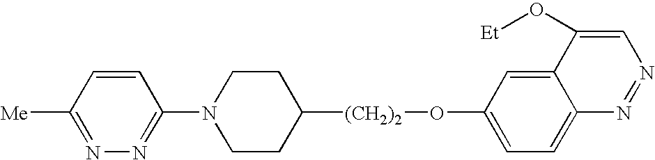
C1([Me])=NN=C(N2CCC([(CH2)2]OC3=CC=C4C(=C3)C(O[Et])=CN=N4)CC2)C=C1
